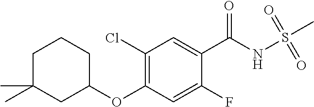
C1(C(NS(C)(=O)=O)=O)=CC(Cl)=C(OC2CCCC(C)(C)C2)C=C1F
